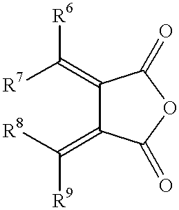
C1(=C([R7])[R6])C(=C([R8])[R9])C(=O)OC1=O
